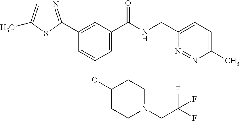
C1(C2=NC=C(C)S2)=CC(C(NCC2=CC=C(C)N=N2)=O)=CC(OC2CCN(CC(F)(F)F)CC2)=C1
